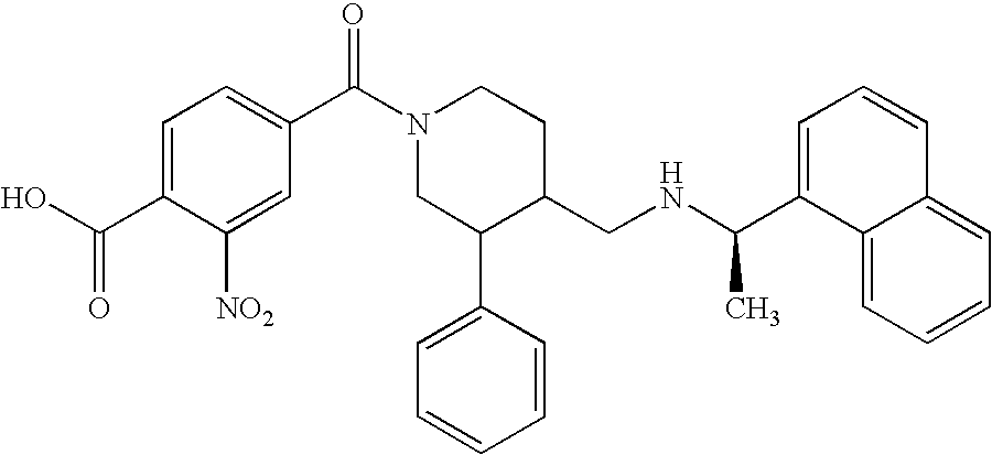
C1(C(N2CC(C3=CC=CC=C3)C(CNC(C3=CC=CC4=CC=CC=C34)C)CC2)=O)=CC=C(C(O)=O)C([NO2])=C1
